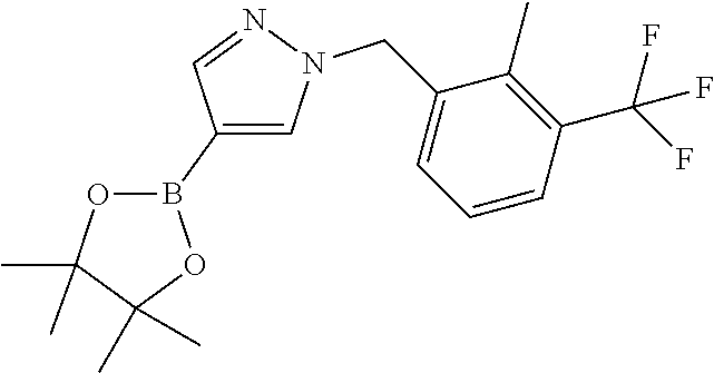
C1(B2OC(C)(C)C(C)(C)O2)=CN(CC2=CC=CC(C(F)(F)F)=C2C)N=C1
